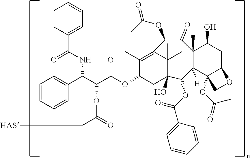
C1=CC=CC(C(C(C(OC2CC3(O)C(C)(C)C(=C2C)C(OC(=O)C)C(=O)C2(C)C([H])(C3OC(C3=CC=CC=C3)=O)C3(OC(=O)C)C(CC2O)OC3)=O)OC(=O)C[HAS])NC(=O)C2=CC=CC=C2)=C1
